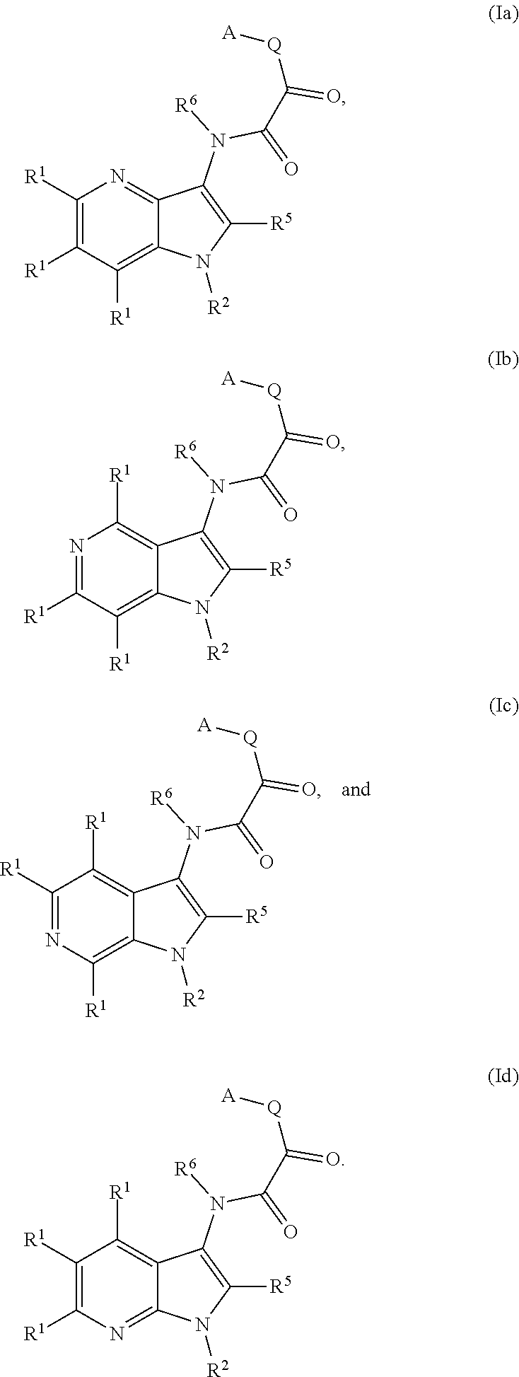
C1([R1])=NC([R1])=C2C(=C1[R1])C(N([R6])C(C([Q][A])=O)=O)=C([R5])N2[R2].C1([R1])=C([R1])C([R1])=C2C(=N1)C(N([R6])C(C([Q][A])=O)=O)=C([R5])N2[R2].N1=C([R1])C([R1])=C2C(=C1[R1])C(N([R6])C(C([Q][A])=O)=O)=C([R5])N2[R2].C1([R1])=C([R1])N=C2C(=C1[R1])C(N([R6])C(C([Q][A])=O)=O)=C([R5])N2[R2]
